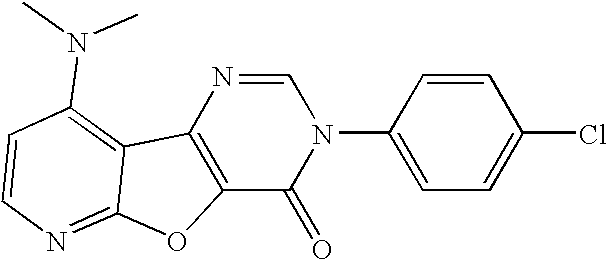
C1=NC2=C(C(=O)N1C1=CC=C(Cl)C=C1)OC1=NC=CC(N(C)C)=C21
